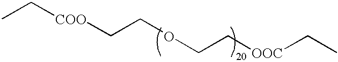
CC[COO]CCOCC[OOC]CC
